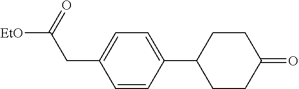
C1=CC(C2CCC(=O)CC2)=CC=C1CC([EtO])=O
